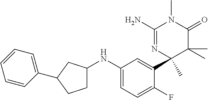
C1(NC2CCC(C3=CC=CC=C3)C2)=CC=C(F)C(C2(C)N=C(N)N(C)C(=O)C2(C)C)=C1
